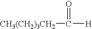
[CH3(CH2)3CH2]C(=O)[H]
